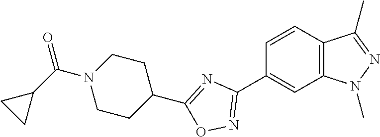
C1=CC2=C(C=C1C1=NOC(C3CCN(C(C4CC4)=O)CC3)=N1)N(C)N=C2C
